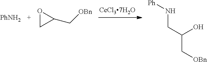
[PhNH2].O1CC1C[OBn].N(CC(C[OBn])O)[Ph]
